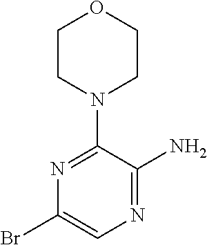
N1=C(N2CCOCC2)C(N)=NC=C1Br
